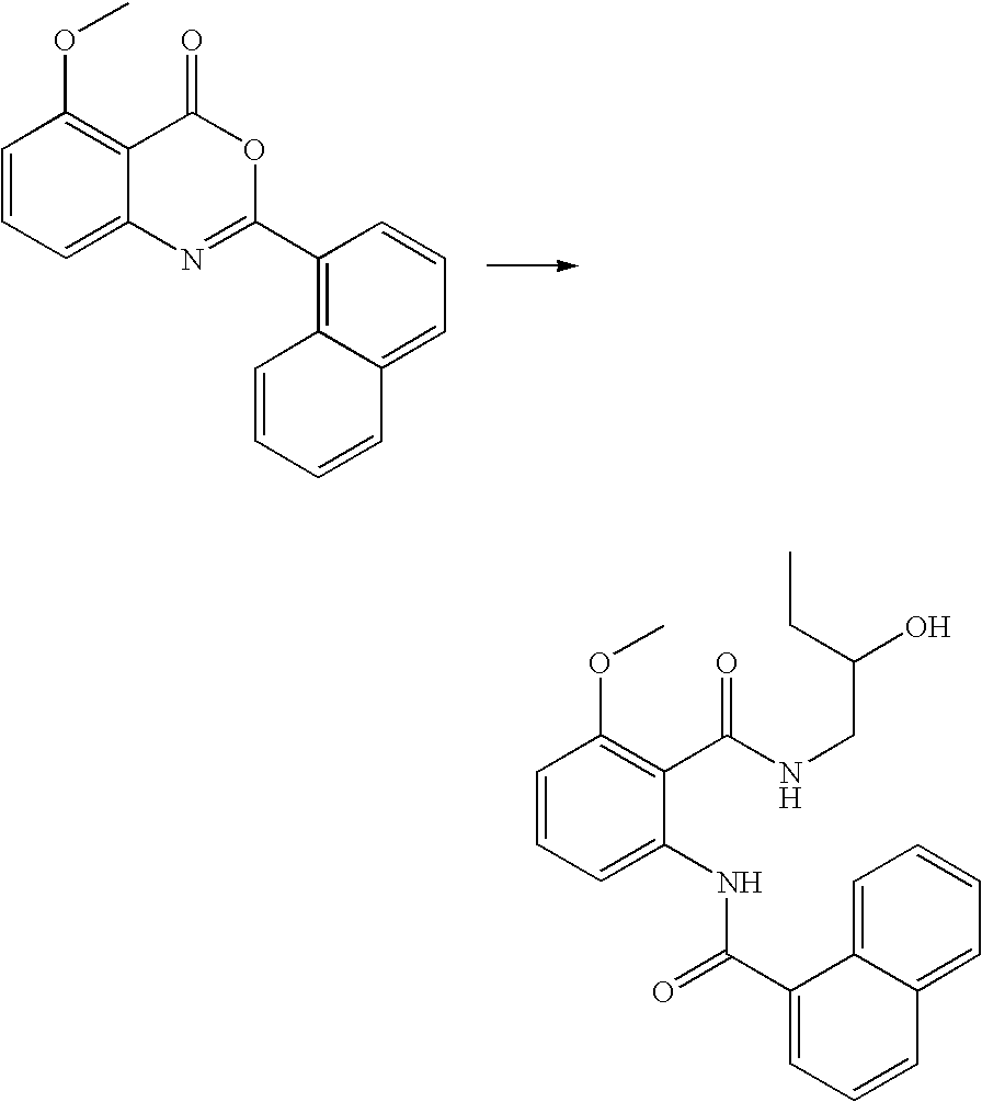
C1=CC=C2C(=C1OC)C(=O)OC(C1=C3C(=CC=C1)C=CC=C3)=N2.C1=CC=C(NC(=O)C2=CC=CC3=CC=CC=C23)C(C(NCC(CC)O)=O)=C1OC
